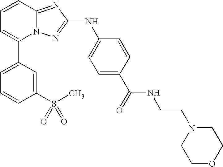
C1(C2=CC=CC(S(C)(=O)=O)=C2)=CC=CC2=NC(NC3=CC=C(C(NCCN4CCOCC4)=O)C=C3)=NN12
